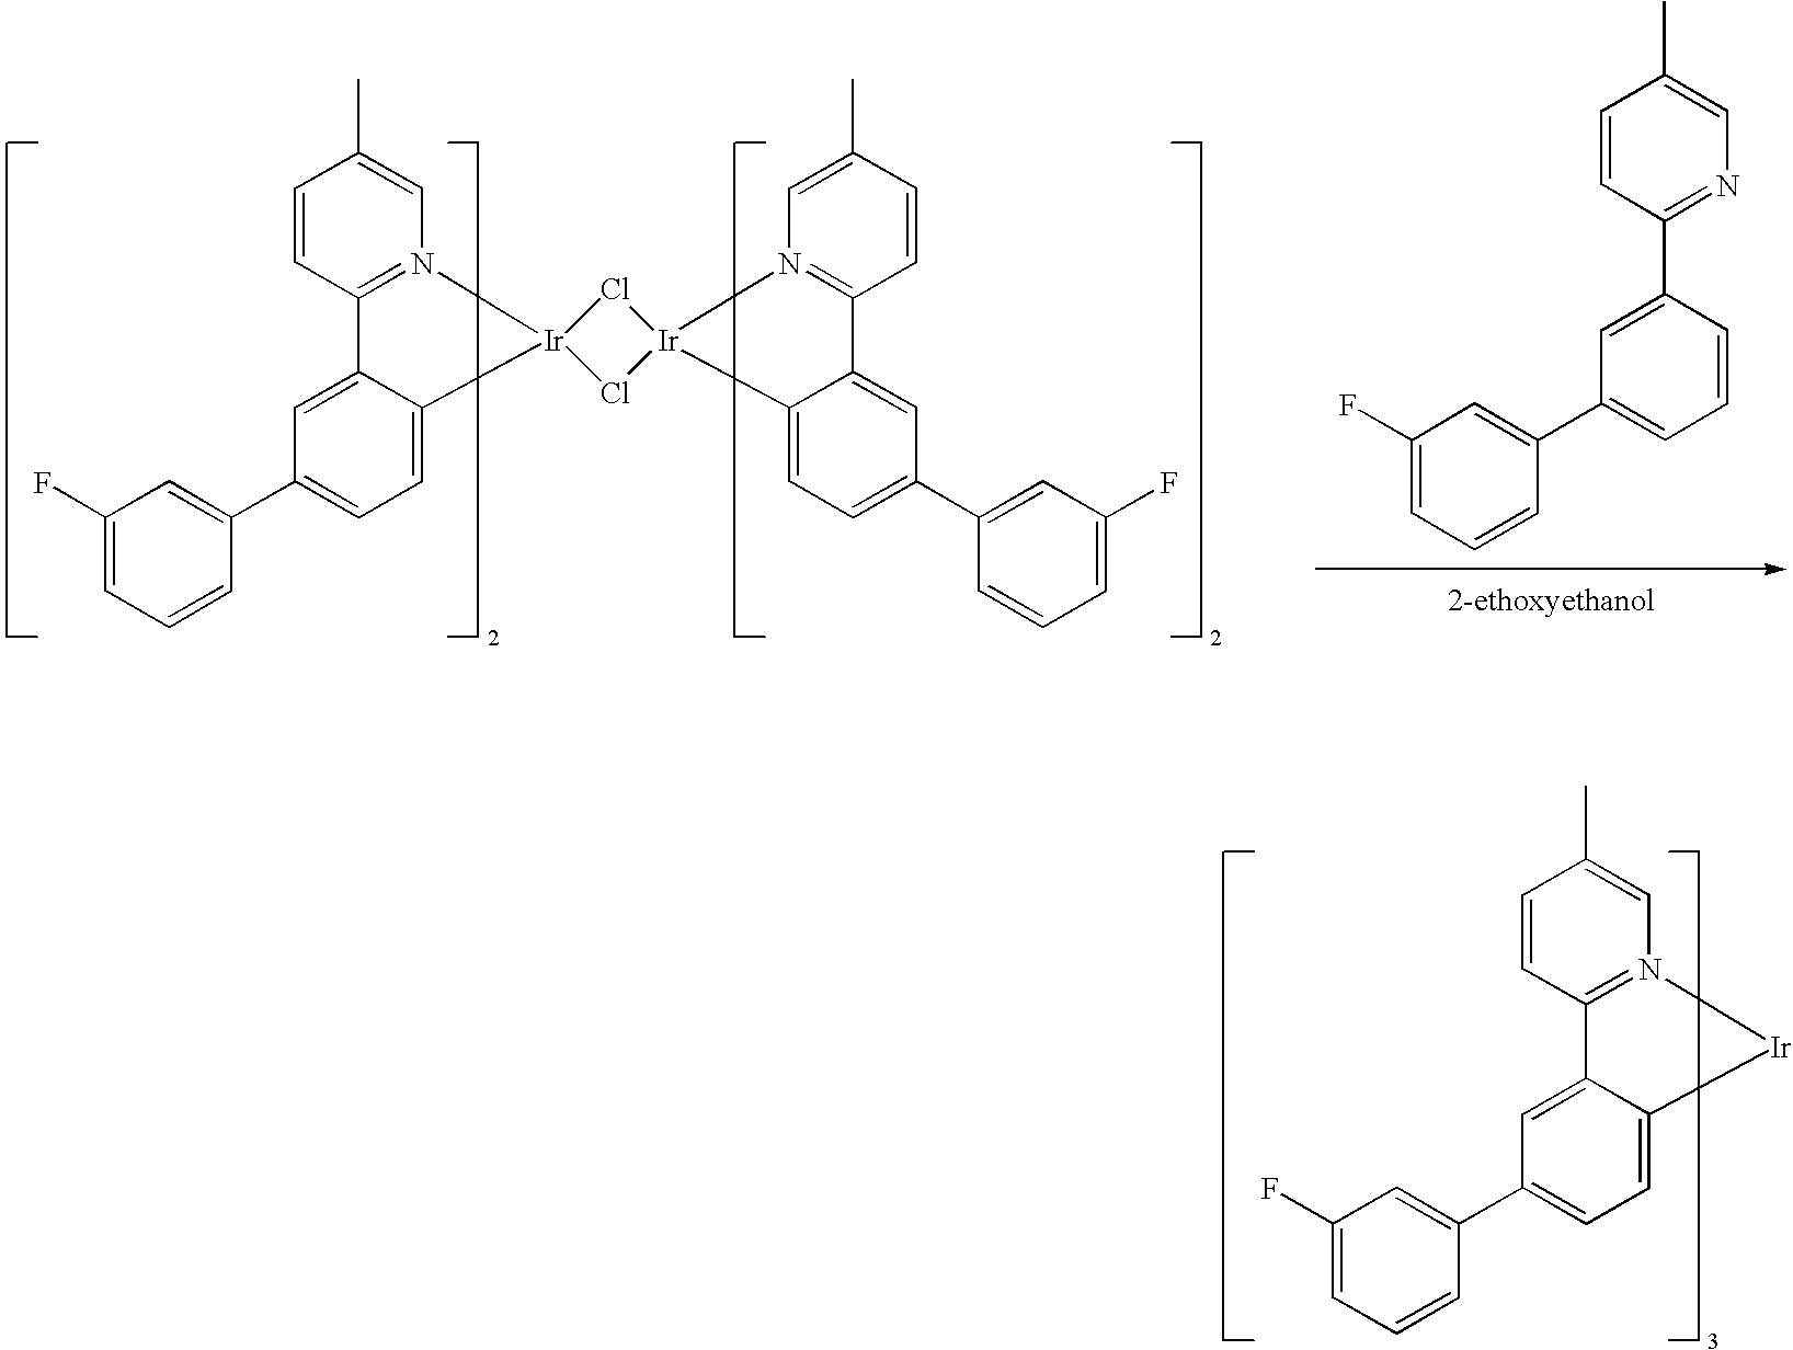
C1=CC2=N(C=C1C)[Ir]1(C3=CC=C(C4=CC(F)=CC=C4)C=C23)Cl[Ir]2(Cl1)N1=C(C=CC(C)=C1)C1=CC(C3=CC(F)=CC=C3)=CC=C12.C1=CC(C2=CC(C3=CC(F)=CC=C3)=CC=C2)=NC=C1C.C1=CC2=N(C=C1C)[Ir]C1=CC=C(C3=CC(F)=CC=C3)C=C21
